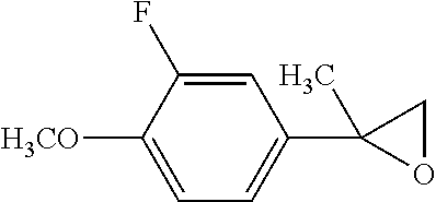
C1=C(F)C([H3CO])=CC=C1C1(C)OC1
